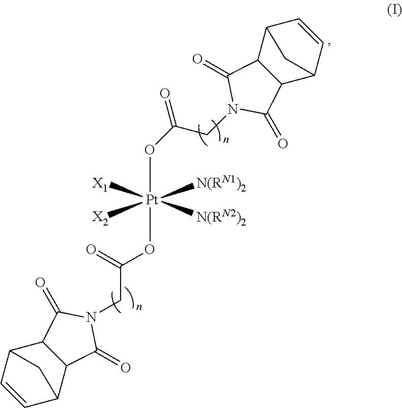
O([Pt]([N(RN1)2])([N(RN2)2])([X1])([X2])OC(CN1C(=O)C2C(C3C=CC2C3)C1=O)=O)C(=O)CN1C(=O)C2C(C3C=CC2C3)C1=O
